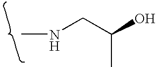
N(C)CC(O)C
